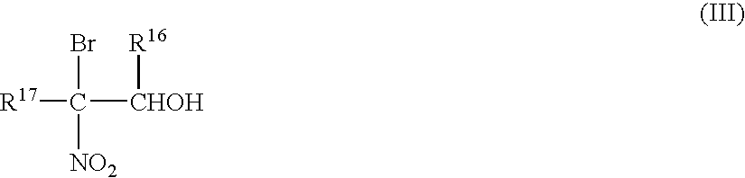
[R17]C([CHOH][R16])(Br)[NO2]
